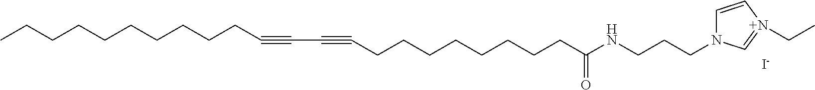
C(CCCCCCCC#CC#CCCCCCCCCC(NCCCN1C=C[N+](CC)=C1)=O)CC.[I-]
